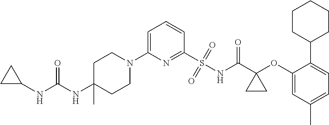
C1(N2CCC(C)(NC(=O)NC3CC3)CC2)=CC=CC(S(=O)(=O)NC(C2(OC3=CC(C)=CC=C3C3CCCCC3)CC2)=O)=N1
